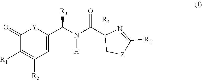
C1(=O)C([R1])=C([R2])C=C(C(N(C(=O)C2([R4])C[Z]C([R5])=N2)[H])[R3])[Y]1
